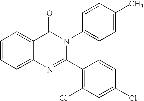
C1=CC=C2C(=C1)C(=O)N(C1=CC=C(C)C=C1)C(C1=C(Cl)C=C(Cl)C=C1)=N2
